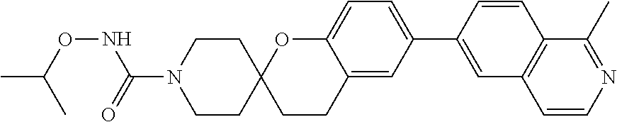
C1CN(C(=O)NOC(C)C)CCC12CCC1=CC(C3=CC4=C(C=C3)C(C)=NC=C4)=CC=C1O2
